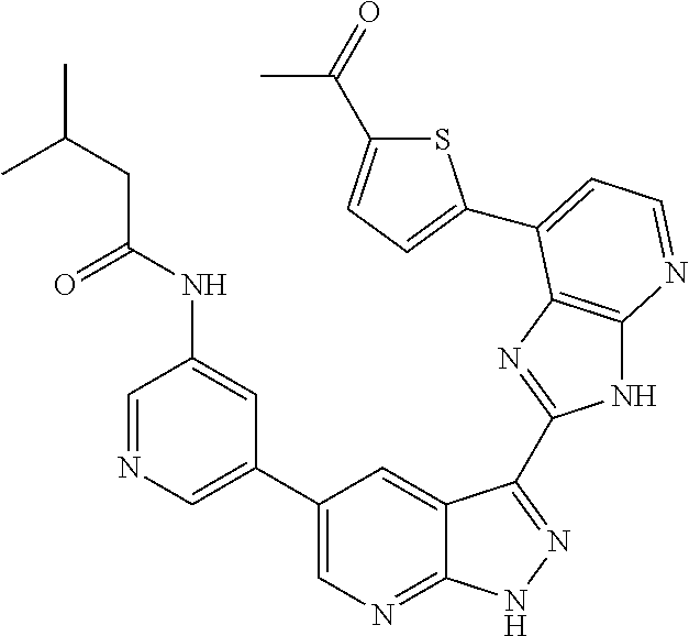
C1=NC=C(C2=CN=C3C(=C2)C(C2=NC4=C(N2)N=CC=C4C2=CC=C(C(=O)C)S2)=NN3)C=C1NC(CC(C)C)=O
